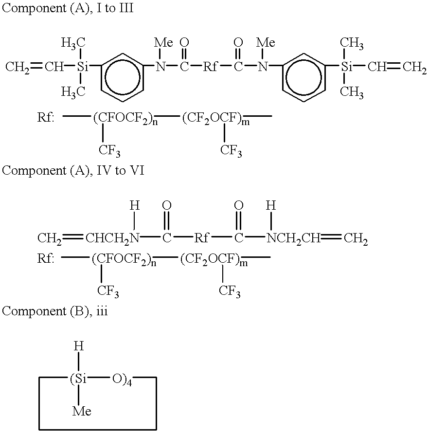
C=C[Si](C)(C)c1cccc(N(C([Rf]C(N(c2cccc([Si](C=C)(C)C)c2)[Me])=O)=O)[Me])c1.C[(CFOCF2)n]([(CF2OCF)m]([CF3])C)[CF3].C=[CHCH2N](C([Rf]C([NCH2CH](=C)[H])=O)=O)[H].C[(CFOCF2)n]([(CF2OCF)m]([CF3])C)[CF3].[(Si]1([Me])([H])[O)4]CCCC1.[Rf].[Rf]
